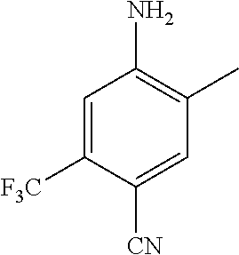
C1=C([F3C])C([CN])=CC(C)=C1N
